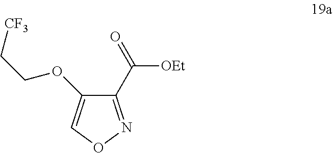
C1(C(=O)[OEt])=NOC=C1OCC[CF3]
